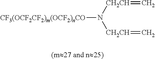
[CF3(OCF2CF2)m(OCF2)nCO]N([CH2CH]=C)[CH2CH]=C
